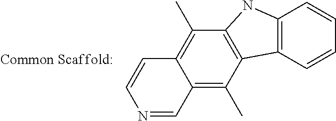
C12=C(C)C3=C(C(C)=C1C=CN=C2)NC1=C3C=CC=C1
